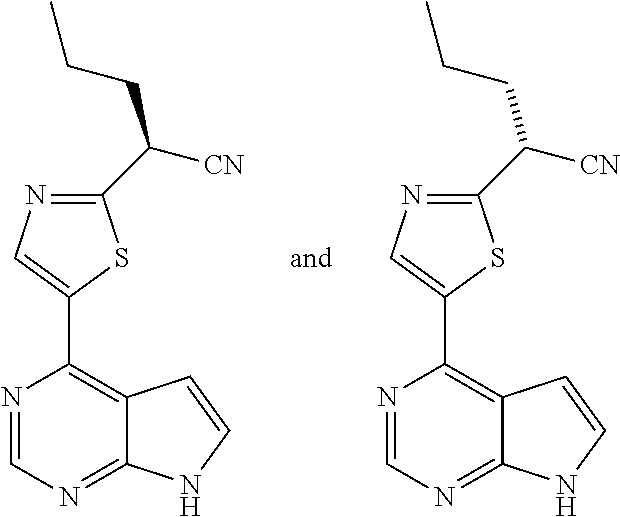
N1=CN=C2C(=C1C1=CN=C(C([CN])CCC)S1)C=CN2.N1=CN=C2C(=C1C1=CN=C(C([CN])CCC)S1)C=CN2
